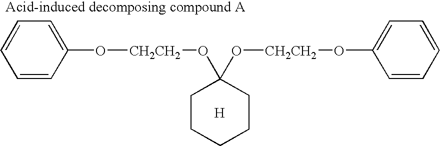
C1=CC(O[CH2CH2]OC2(O[CH2CH2]OC3=CC=CC=C3)CCCCC2)=CC=C1.[H]
